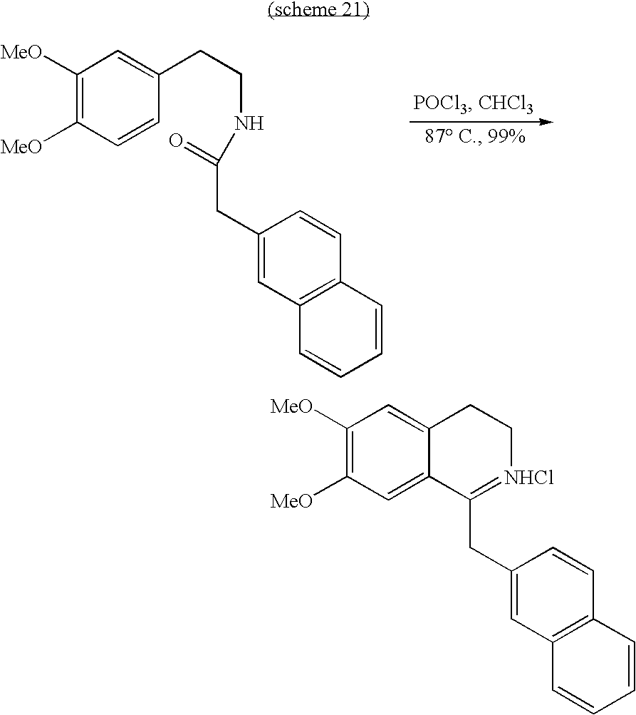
C1([MeO])=C([MeO])C=CC(CCNC(=O)CC2=CC3=C(C=C2)C=CC=C3)=C1.C1([MeO])=C([MeO])C=C2C(=C1)CC[NHCl]=C2CC1=CC2=C(C=C1)C=CC=C2
